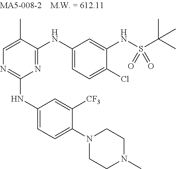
N1=C(NC2=CC=C(Cl)C(NS(C(C)(C)C)(=O)=O)=C2)C(C)=CN=C1NC1=CC=C(N2CCN(C)CC2)C([CF3])=C1
